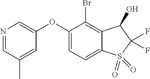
O(C1=CN=CC(C)=C1)C1=CC=C2C(=C1Br)C(O)C(F)(F)S2(=O)=O
